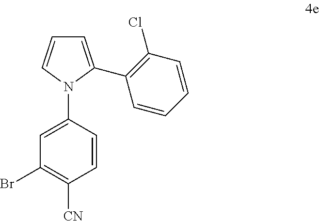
C1=C(C2=C(Cl)C=CC=C2)N(C2=CC(Br)=C([CN])C=C2)C=C1
